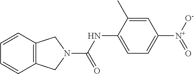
C1=CC2=C(C=C1)CN(C(NC1=CC=C([N+]([O-])=O)C=C1C)=O)C2
